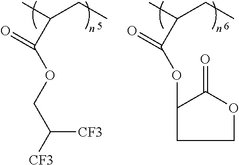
C(CC)(C)C(OCC([CF3])[CF3])=O.C(CC)(C)C(OC1C(=O)OCC1)=O
